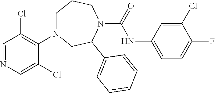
C1=NC=C(Cl)C(N2CCCN(C(=O)NC3=CC=C(F)C(Cl)=C3)C(C3=CC=CC=C3)C2)=C1Cl
